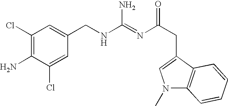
C1(Cl)=C(N)C(Cl)=CC(CNC(=NC(CC2=CN(C)C3=C2C=CC=C3)=O)N)=C1
